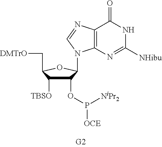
C1(OP([NiPr2])[OCE])C([TBSO])C(C[DMTrO])OC1N1C2=C(C(=O)NC([NHibu])=N2)N=C1
